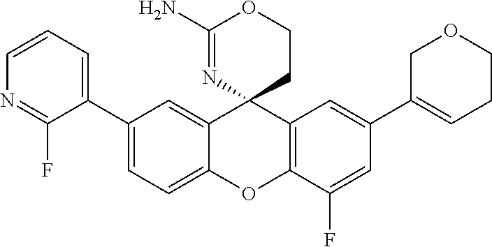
C1(C2=CC=C3C(=C2)C2(C4=C(O3)C(F)=CC(C3=CCCOC3)=C4)CCOC(N)=N2)=CC=CN=C1F
